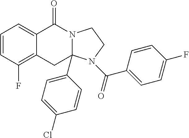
C1=CC(F)=C2C(=C1)C(=O)N1C(C3=CC=C(Cl)C=C3)(C2)N(C(=O)C2=CC=C(F)C=C2)CC1
